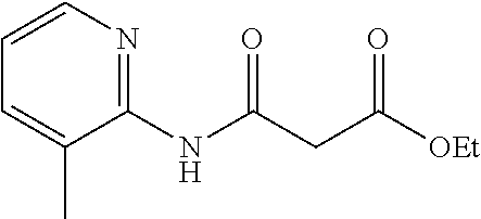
C1=C(C)C(NC(CC([OEt])=O)=O)=NC=C1
